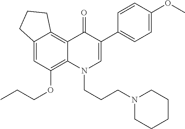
C12=C3C(=CC(OCCC)=C1N(CCCN1CCCCC1)C=C(C1=CC=C(OC)C=C1)C2=O)CCC3
